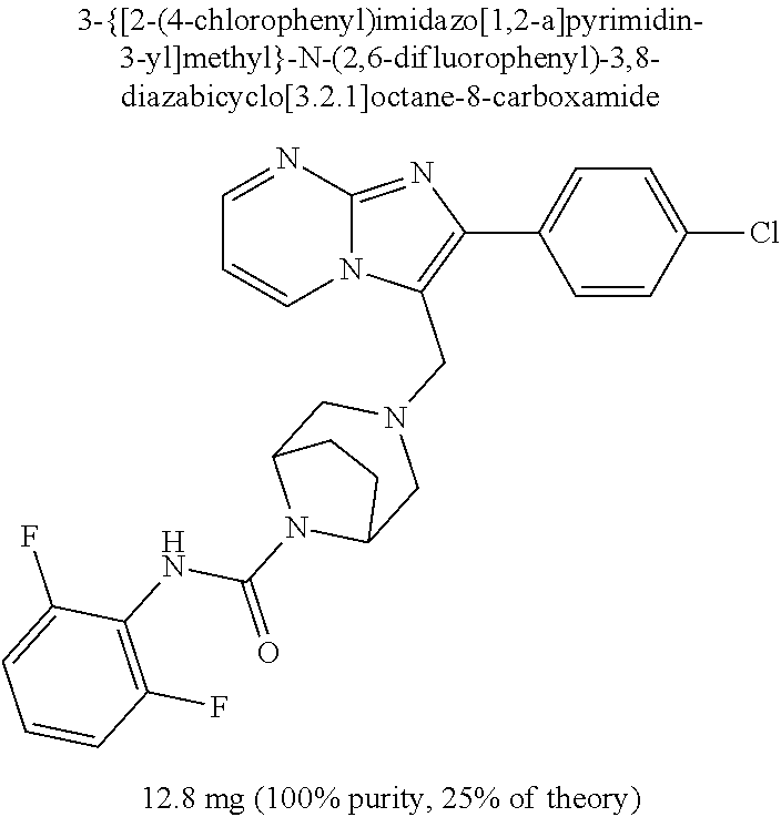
C1=CC(Cl)=CC=C1C1=C(CN2CC3N(C(=O)NC4=C(F)C=CC=C4F)C(C2)CC3)N2C(=N1)N=CC=C2
